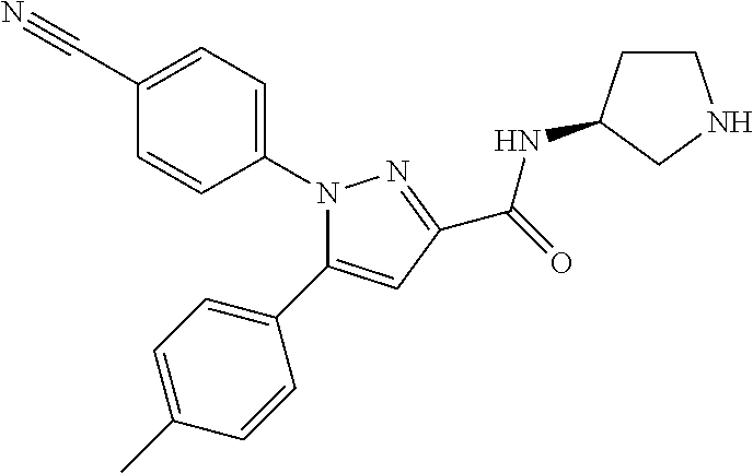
N1(C2=CC=C(C#N)C=C2)C(C2=CC=C(C)C=C2)=CC(C(=O)NC2CCNC2)=N1
